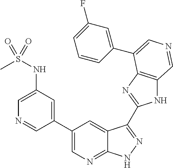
C1(C2=CN=C3C(=C2)C(C2=NC4=C(N2)C=NC=C4C2=CC(F)=CC=C2)=NN3)=CC(NS(C)(=O)=O)=CN=C1
